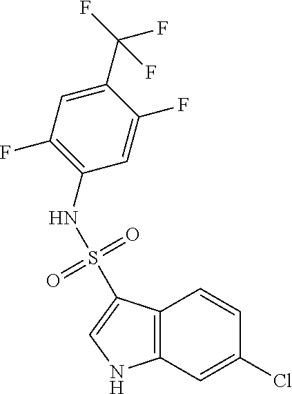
C12=C(C=C(Cl)C=C1)NC=C2S(=O)(=O)NC1=C(F)C=C(C(F)(F)F)C(F)=C1
